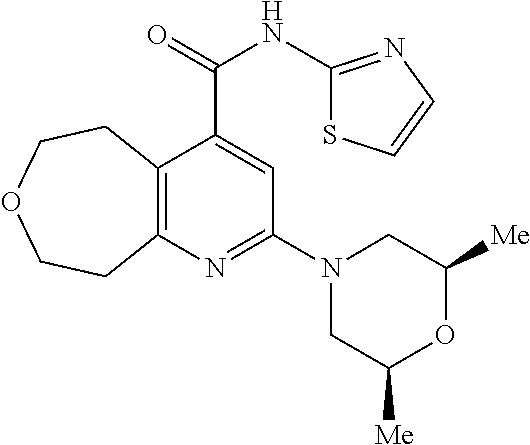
C12=C(N=C(N3CC([Me])OC([Me])C3)C=C1C(NC1=NC=CS1)=O)CCOCC2
